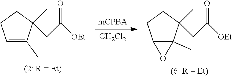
C1=C(C)C(CC([OEt])=O)(C)CC1.C12C(C)(C(CC([OEt])=O)(C)CC1)O2.[CH2Cl2].[mCPBA]
